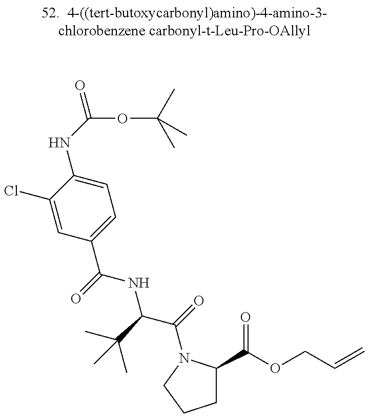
C1(Cl)=CC(C(=O)NC(C(=O)N2C(C(=O)OCC=C)CCC2)C(C)(C)C)=CC=C1NC(=O)OC(C)(C)C
